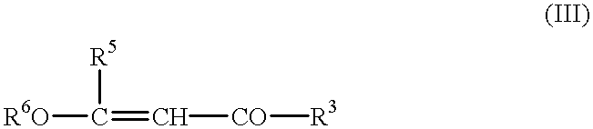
[R6O]C(=C[CO][R3])[R5]
